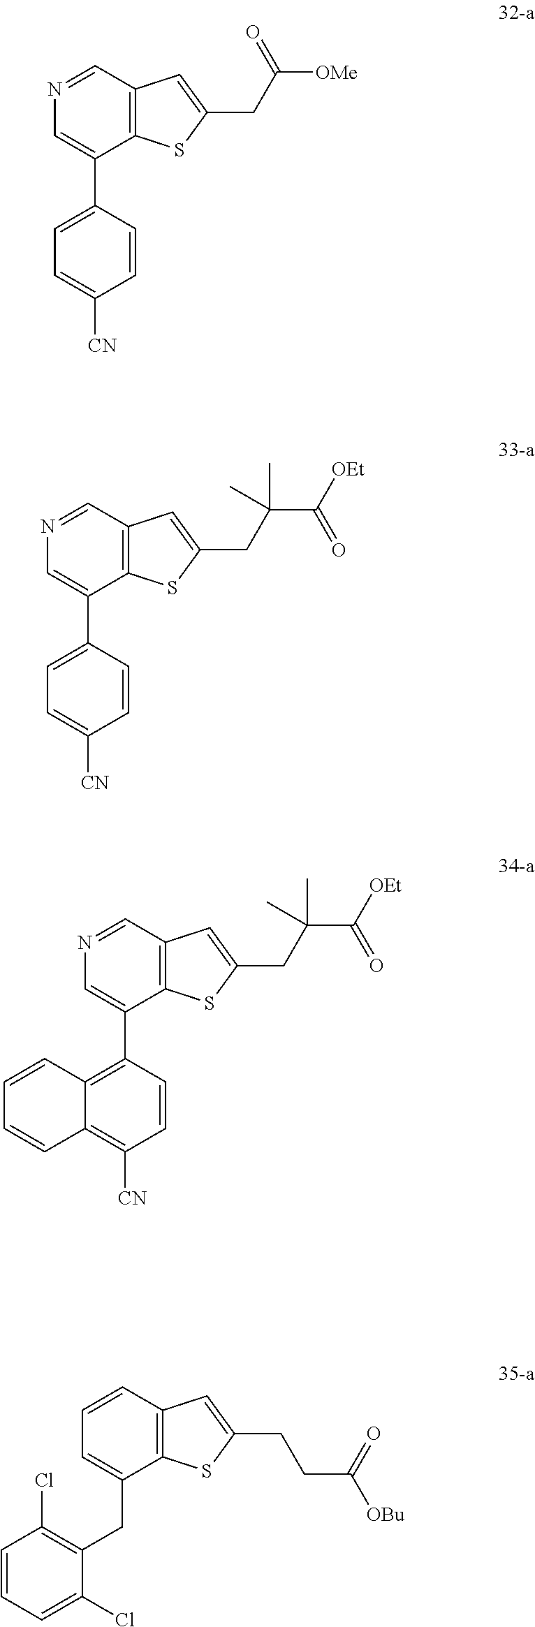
C12=C(C=NC=C1C1=CC=C([CN])C=C1)C=C(CC([OMe])=O)S2.C12=C(C=NC=C1C1=CC=C([CN])C=C1)C=C(CC(C([OEt])=O)(C)C)S2.C12=C(C=NC=C1C1=C3C(=C([CN])C=C1)C=CC=C3)C=C(CC(C([OEt])=O)(C)C)S2.C12=C(C=CC=C1CC1=C(Cl)C=CC=C1Cl)C=C(CCC([OBu])=O)S2
